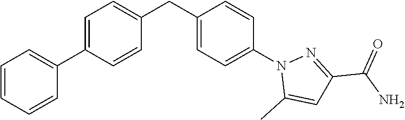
C1=CC=CC(C2=CC=C(CC3=CC=C(N4C(C)=CC(C(N)=O)=N4)C=C3)C=C2)=C1
